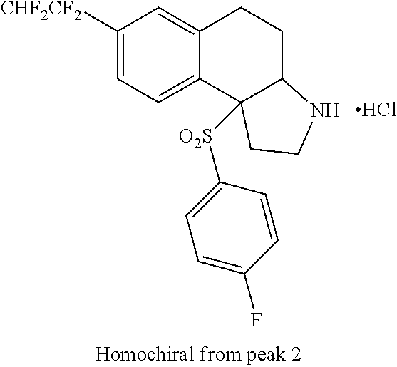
C1([CHF2CF2])=CC=C2C(=C1)CCC1C2([O2S]C2=CC=C(F)C=C2)CCN1.Cl
